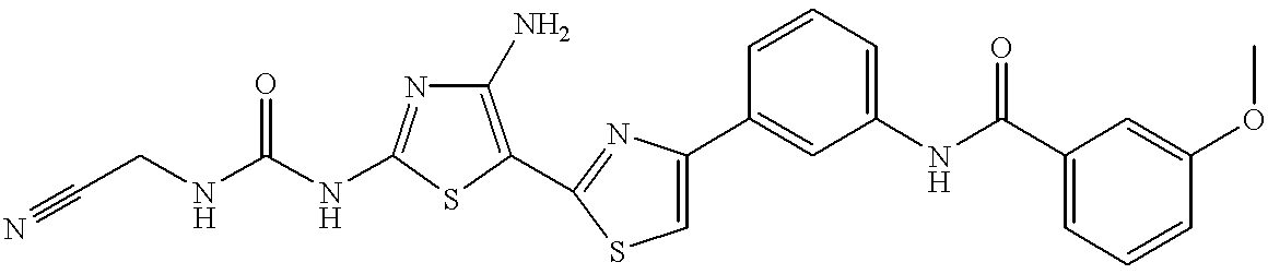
C(NC1=NC(N)=C(C2=NC(C3=CC(NC(C4=CC=CC(OC)=C4)=O)=CC=C3)=CS2)S1)(NCC#N)=O
